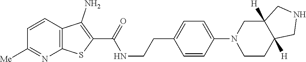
C1=CC2=C(N=C1[Me])SC(C(=O)NCCC1=CC=C(N3CCC4([H])C([H])(C3)CNC4)C=C1)=C2N
